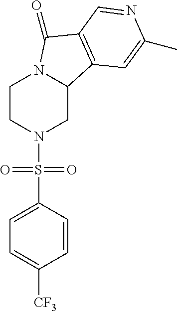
C1CN(S(C2=CC=C([CF3])C=C2)(=O)=O)CC2N1C(=O)C1=C2C=C(C)N=C1
